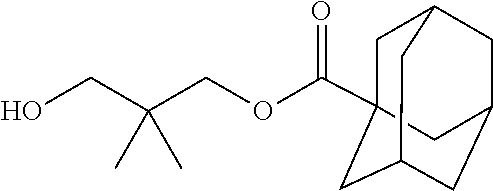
OCC(COC(=O)C12CC3CC(CC(C1)C3)C2)(C)C
